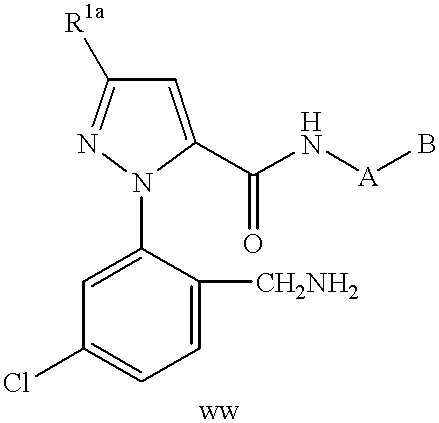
C1=C(N2C(C(N[A]B)=O)=CC([R1a])=N2)C([CH2NH2])=CC=C1Cl
